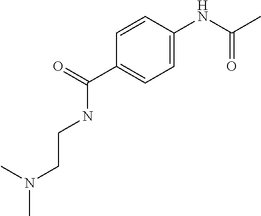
C1=CC(C(=O)NCCN(C)C)=CC=C1NC(C)=O
